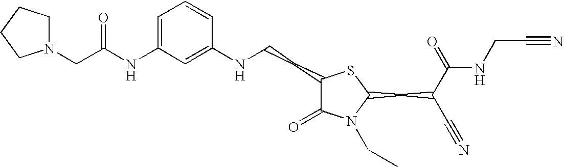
C1=C(NC(CN2CCCC2)=O)C=C(NCCC2C(=O)N(CC)C(CC(C#N)C(=O)NCC#N)S2)C=C1
